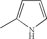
C1(C)=CC=CN1
